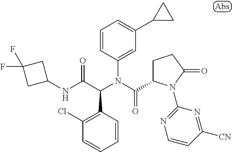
C1=CC(N(C(=O)C2CCC(=O)N2C2=NC=CC([CN])=N2)C(C(NC2CC(F)(F)C2)=O)C2=C(Cl)C=CC=C2)=CC(C2CC2)=C1
